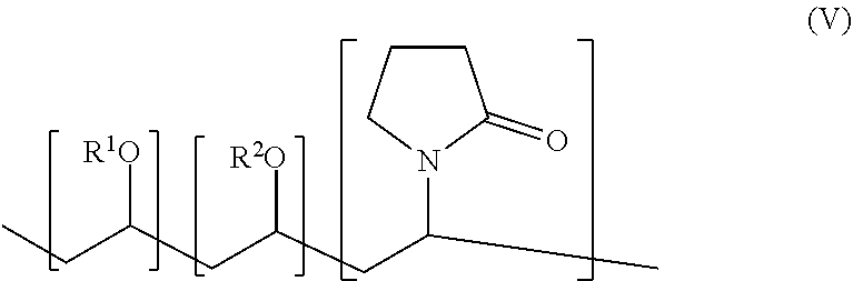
CCC(CC(CC(C)N1C(=O)CCC1)[R2O])[R1O]
